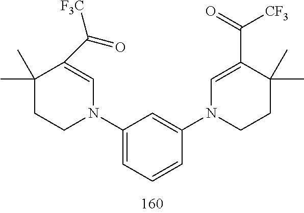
C1(C)(C)CCN(C2=CC=CC(N3CCC(C)(C)C(C(=O)[CF3])=C3)=C2)C=C1C(=O)[F3C]
